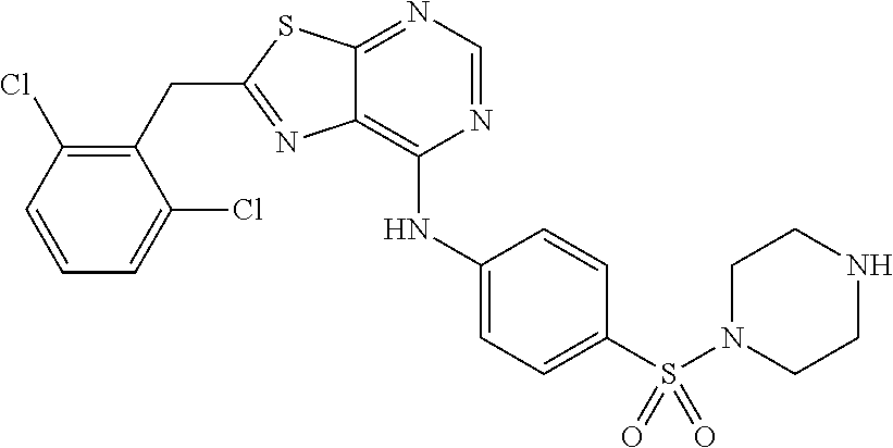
C1(CC2=NC3=C(NC4=CC=C(S(N5CCNCC5)(=O)=O)C=C4)N=CN=C3S2)=C(Cl)C=CC=C1Cl
